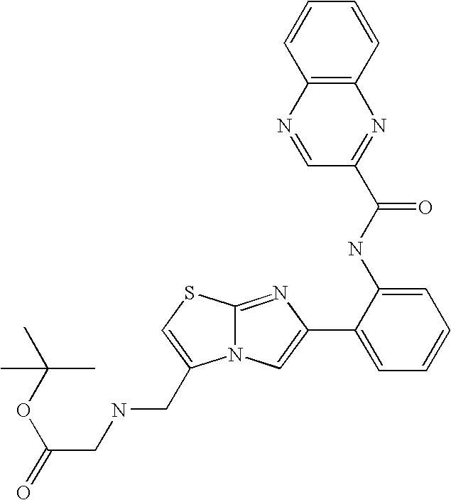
N12C(=NC(C3=CC=CC=C3NC(C3=NC4=C(N=C3)C=CC=C4)=O)=C1)SC=C2CNCC(=O)OC(C)(C)C
